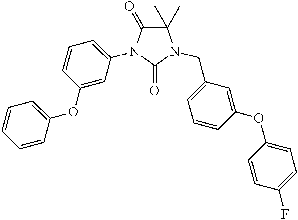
C1(C)(C)C(=O)N(C2=CC=CC(OC3=CC=CC=C3)=C2)C(=O)N1CC1=CC=CC(OC2=CC=C(F)C=C2)=C1
